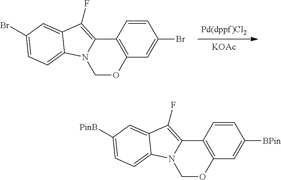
[Pd(dppf)Cl2].[KOAc].C12=C(C=C(Br)C=C1)OCN1C2=C(F)C2=CC(Br)=CC=C12.C12=C(C=C([BPin])C=C1)OCN1C2=C(F)C2=CC([PinB])=CC=C12
